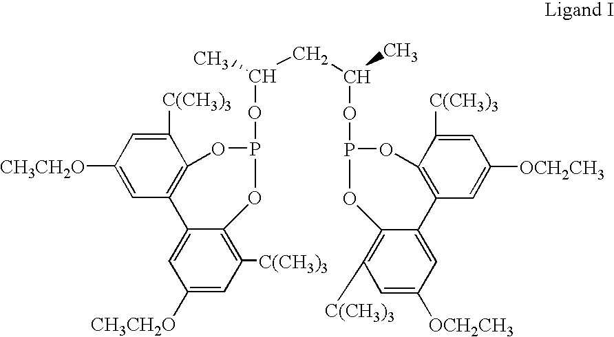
C(C(OP1OC2=C([C(CH3)3])C=C([CH3CH2O])C=C2C2=C(C([C(CH3)3])=CC([CH3CH2O])=C2)O1)C)C(OP1OC2=C(C=C([OCH2CH3])C=C2[C(CH3)3])C2=CC([OCH2CH3])=CC([C(CH3)3])=C2O1)C
